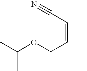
CC(OCC(=CC#N)C)C
